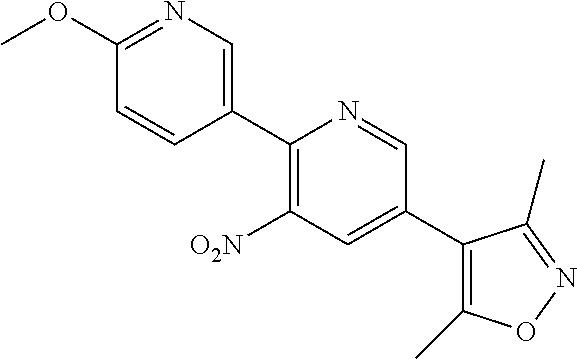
C1(OC)=NC=C(C2=C([O2N])C=C(C3=C(C)ON=C3C)C=N2)C=C1
